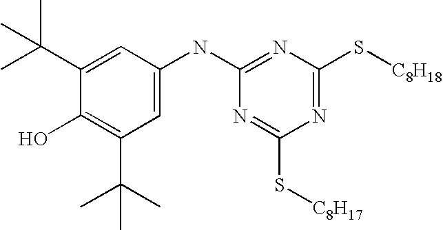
C1=C(C(C)(C)C)C(O)=C(C(C)(C)C)C=C1NC1=NC(S[C8H18])=NC(S[C8H17])=N1
